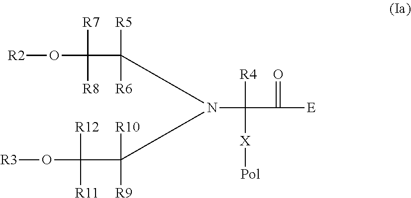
[R2]OC(C([R6])([R5])N(C(C(O[R3])([R11])[R12])([R10])[R9])C(C([E])=O)([R4])[X][Pol])([R7])[R8]
